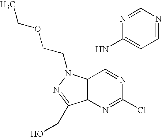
C12=C(N=C(Cl)N=C1NC1=CC=NC=N1)C(CO)=NN2CCOCC
